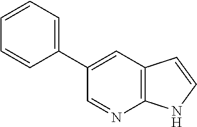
C1(C2=CC=CC=C2)=CC2=C(N=C1)NC=C2
